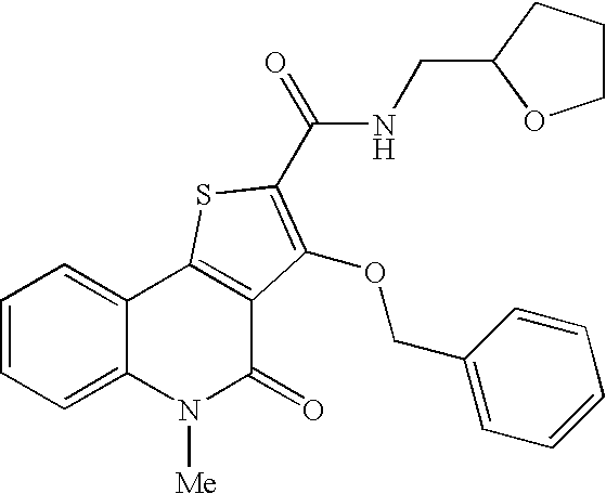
N(C(=O)C1=C(OCC2=CC=CC=C2)C2=C(C3=CC=CC=C3N([Me])C2=O)S1)CC1OCCC1
